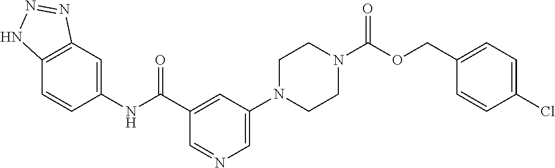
C12=C(C=C(NC(C3=CC(N4CCN(C(OCC5=CC=C(Cl)C=C5)=O)CC4)=CN=C3)=O)C=C1)N=NN2
